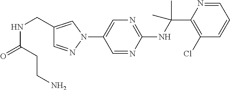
C1(NC(C2=C(Cl)C=CC=N2)(C)C)=NC=C(N2C=C(CNC(CCN)=O)C=N2)C=N1
